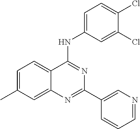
C1=C(C)C=C2C(=C1)C(NC1=CC=C(Cl)C(Cl)=C1)=NC(C1=CN=CC=C1)=N2
